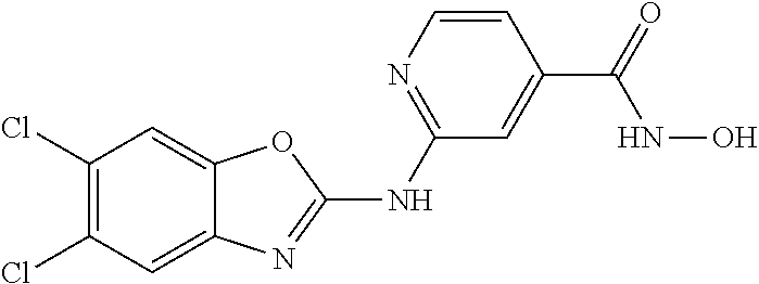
C1(Cl)=C(Cl)C=C2C(=C1)OC(NC1=NC=CC(C(NO)=O)=C1)=N2
